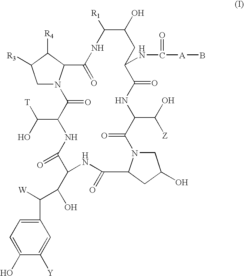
C1N2C(C([R4])C1[R3])C(=O)NC([R1])C(O)CC(NC([A]B)=O)C(=O)NC(C(O)[Z])C(=O)N1CC(O)CC1C(=O)NC(C(C(C1=CC=C(O)C([Y])=C1)[W])O)C(=O)NC(C(O)[T])C2=O
